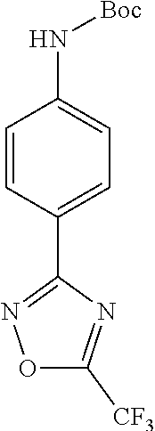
C1=CC(N[Boc])=CC=C1C1=NOC([CF3])=N1
